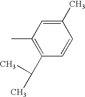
C1(C(C)C)=C(C)C=C(C)C=C1
